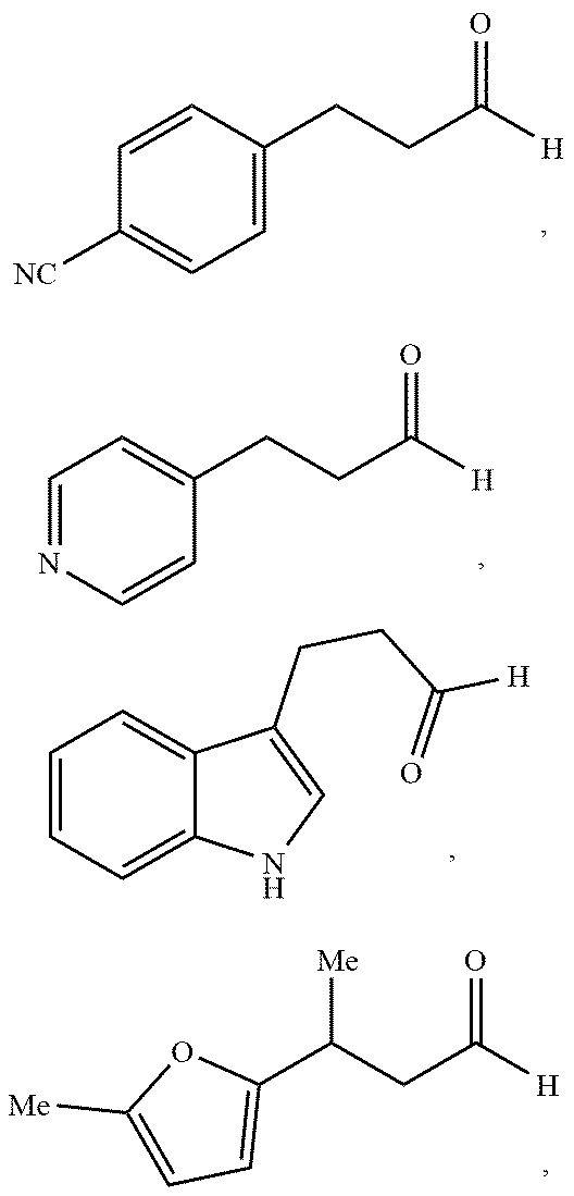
C1=C(CCC([H])=O)C=CC([NC])=C1.C1=NC=CC(CCC([H])=O)=C1.C1=CC=C2C(=C1)C(CCC([H])=O)=CN2.C1(C(CC([H])=O)[Me])=CC=C([Me])O1
